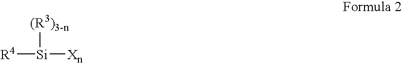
[R4][Si]([Xn])[(R3)3-n]
